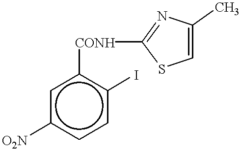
c1([CONH]C2=NC(C)=CS2)cc([O2N])ccc1I
